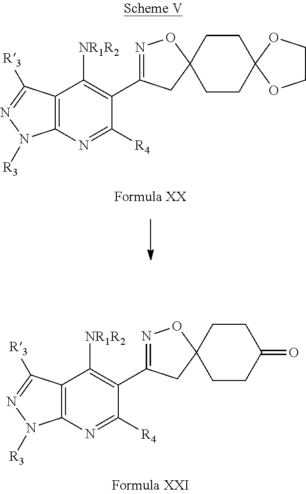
C12=C(N=C([R4])C(C3=NOC4(C3)CCC3(CC4)OCCO3)=C1[NR1R2])N([R3])N=C2[R3].C12=C(N=C([R4])C(C3=NOC4(C3)CCC(=O)CC4)=C1[NR1R2])N([R3])N=C2[R3]
